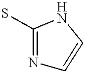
N1=C(S)NC=C1
